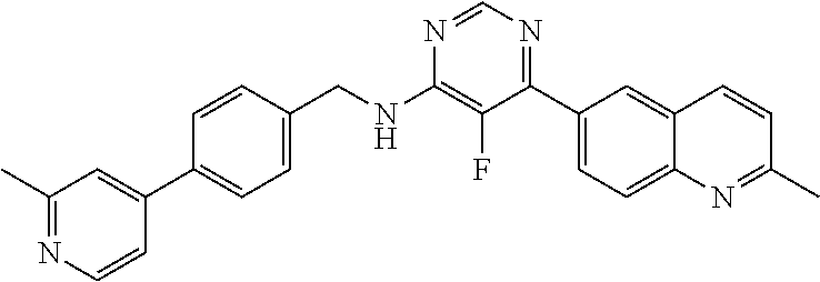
N1=CN=C(C2=CC=C3C(=C2)C=CC(C)=N3)C(F)=C1NCC1=CC=C(C2=CC(C)=NC=C2)C=C1
